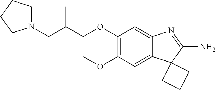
C1(OC)=C(OCC(CN2CCCC2)C)C=C2C(=C1)C1(C(N)=N2)CCC1
